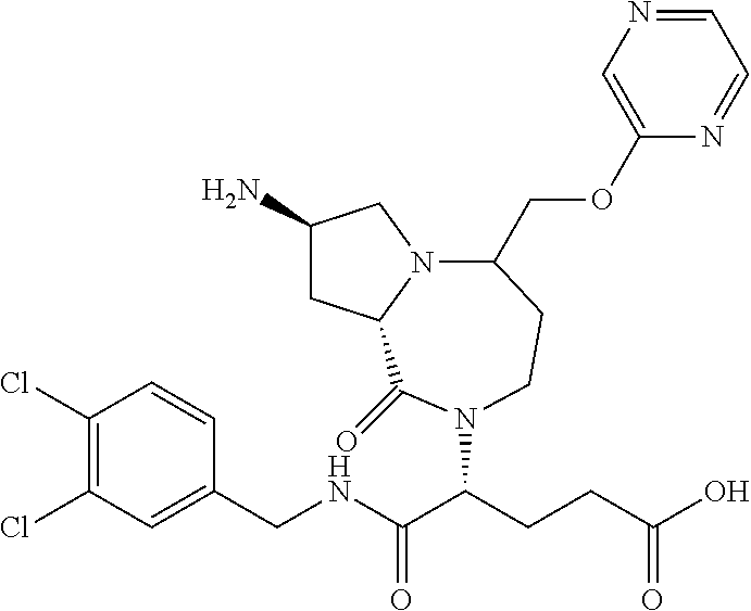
C1(N)CC2N(C1)C(COC1=CN=CC=N1)CCN(C(CCC(O)=O)C(NCC1=CC(Cl)=C(Cl)C=C1)=O)C2=O
